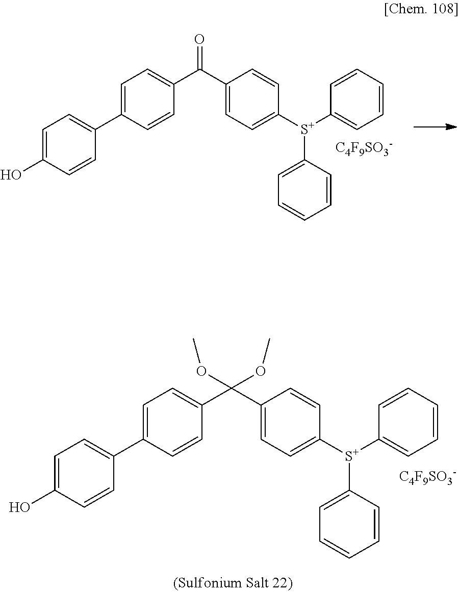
[C4F9SO3-].C1=C(C2=CC=C(O)C=C2)C=CC(C(C2=CC=C([S+](C3=CC=CC=C3)C3=CC=CC=C3)C=C2)(OC)OC)=C1.C1=C(C2=CC=C(O)C=C2)C=CC(C(C2=CC=C([S+](C3=CC=CC=C3)C3=CC=CC=C3)C=C2)=O)=C1.[C4F9SO3-]
